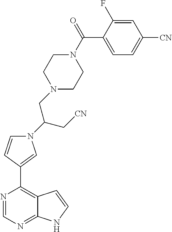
C1(C2=CN(C(C[CN])CN3CCN(C(=O)C4=CC=C([CN])C=C4F)CC3)C=C2)=C2C(=NC=N1)NC=C2
